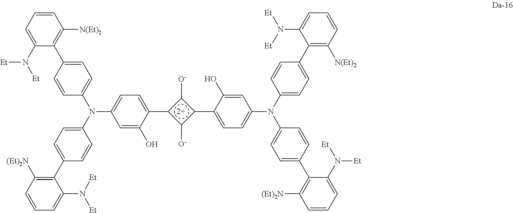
[2+].c1([O-])c(C2=CC=C(N(C3=CC=C(C4=C([N(Et)2])C=CC=C4N([Et])[Et])C=C3)C3=CC=C(C4=C([(Et)2N])C=CC=C4N([Et])[Et])C=C3)C=C2O)c([O-])c1C1=CC=C(N(C2=CC=C(C3=C([N(Et)2])C=CC=C3N([Et])[Et])C=C2)C2=CC=C(C3=C([(Et)2N])C=CC=C3N([Et])[Et])C=C2)C=C1O
